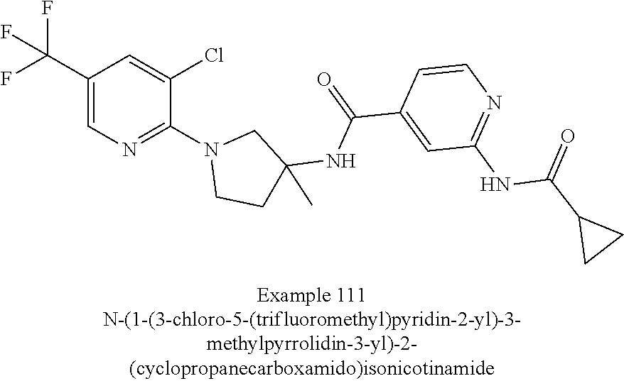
C1(C(F)(F)F)=CN=C(N2CCC(NC(C3=CC(NC(C4CC4)=O)=NC=C3)=O)(C)C2)C(Cl)=C1
